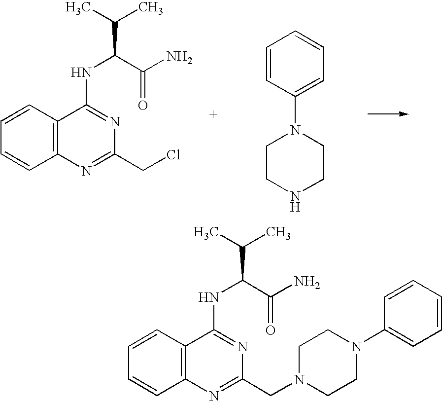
C1=CC2=C(C=C1)C(NC(C(C)C)C(N)=O)=NC(CCl)=N2.C1=CC(N2CCNCC2)=CC=C1.C1=CC2=C(C=C1)C(NC(C(C)C)C(N)=O)=NC(CN1CCN(C3=CC=CC=C3)CC1)=N2
